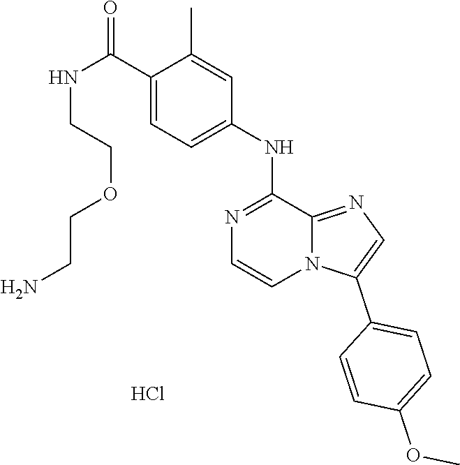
C1(C2=CN=C3N2C=CN=C3NC2=CC=C(C(NCCOCCN)=O)C(C)=C2)=CC=C(OC)C=C1.Cl
